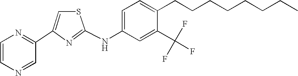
C1(C2=NC=CN=C2)=CSC(NC2=CC=C(CCCCCCCC)C(C(F)(F)F)=C2)=N1
